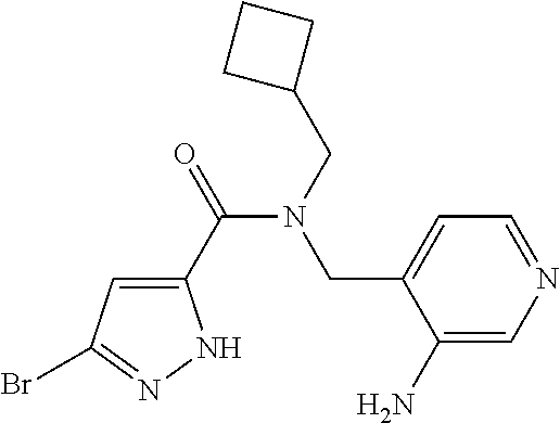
C1(C(=O)N(CC2CCC2)CC2=CC=NC=C2N)=CC(Br)=NN1
